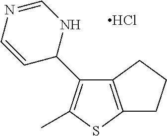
Cl.C12=C(SC(C)=C1C1NC=NC=C1)CCC2
